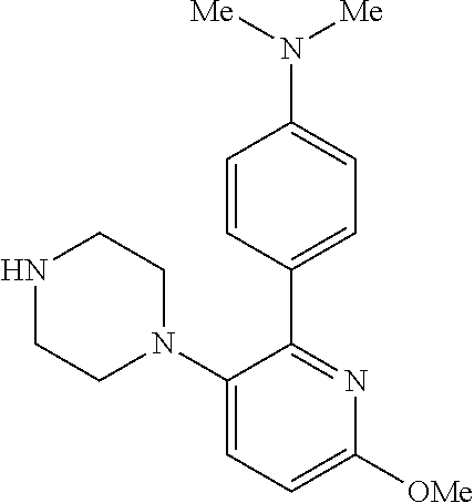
N1CCN(C2=CC=C([OMe])N=C2C2=CC=C(N([Me])[Me])C=C2)CC1
